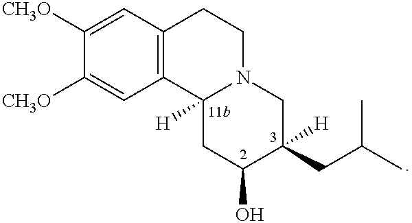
C1([CH3O])=CC2=C(C=C1[CH3O])CCN1C2([H])CC(O)C(CC(C)C)([H])C1
